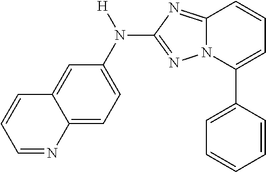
C12=CC=C(N(C3=NN4C(=N3)C=CC=C4C3=CC=CC=C3)[H])C=C1C=CC=N2
